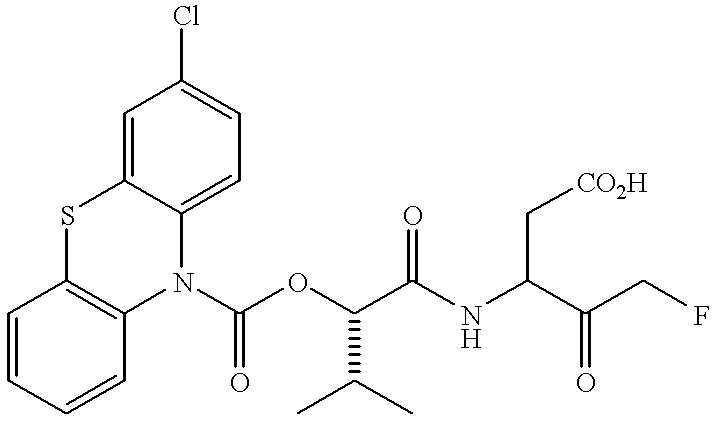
C1=CC=CC2=C1SC1=CC(Cl)=CC=C1N2C(OC(C(NC(C(CF)=O)C[CO2H])=O)C(C)C)=O
